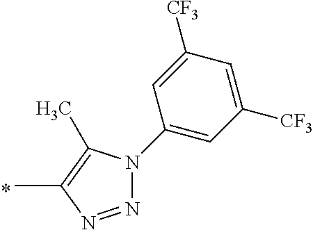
CC1=C(C)N(C2=CC([CF3])=CC([CF3])=C2)N=N1
